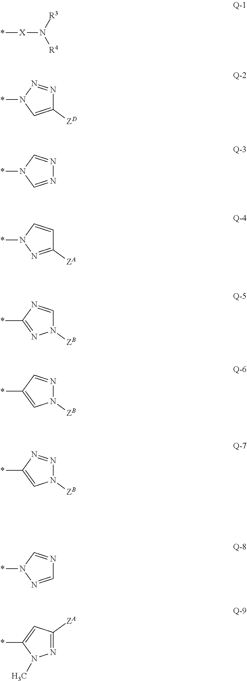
*[X]N([R4])[R3].*N1C=C([ZD])N=N1.*N1C=NN=C1.*N1N=C([ZA])C=C1.*C1=NN([ZB])C=N1.*C1=CN([ZB])N=C1.*C1=CN([ZB])N=N1.*N1N=CN=C1.*C1=CC([ZA])=NN1C
